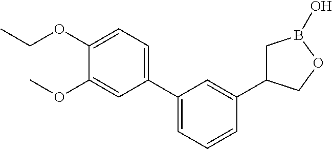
C1(C2=CC=CC(C3CB(O)OC3)=C2)=CC=C(OCC)C(OC)=C1
